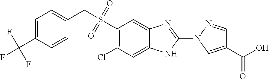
C1(S(CC2=CC=C(C(F)(F)F)C=C2)(=O)=O)=C(Cl)C=C2C(=C1)N=C(N1C=C(C(=O)O)C=N1)N2
